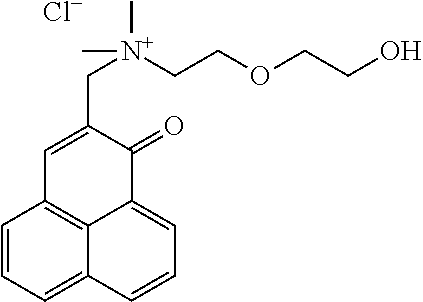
C1=CC=C2C3=C1C=C(C[N+](CCOCCO)(C)C)C(=O)C3=CC=C2.[Cl-]
